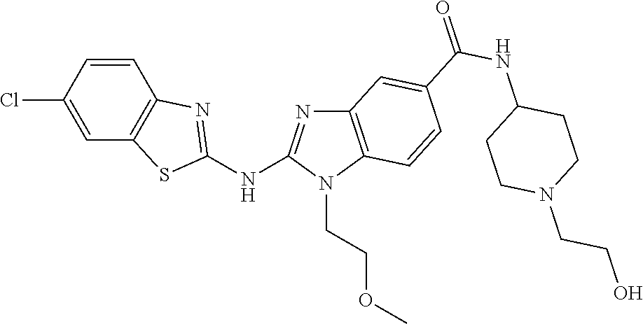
C1(Cl)=CC2=C(C=C1)N=C(NC1=NC3=C(N1CCOC)C=CC(C(NC1CCN(CCO)CC1)=O)=C3)S2
